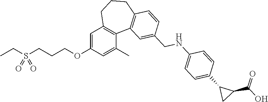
C1=C(OCCCS(CC)(=O)=O)C=C(C)C2=C1CCCC1=C2C=C(CNC2=CC=C(C3CC3C(O)=O)C=C2)C=C1
